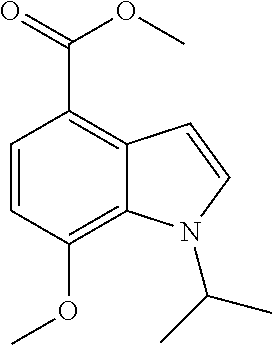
O(C(=O)C1=C2C(=C(OC)C=C1)N(C(C)C)C=C2)C
